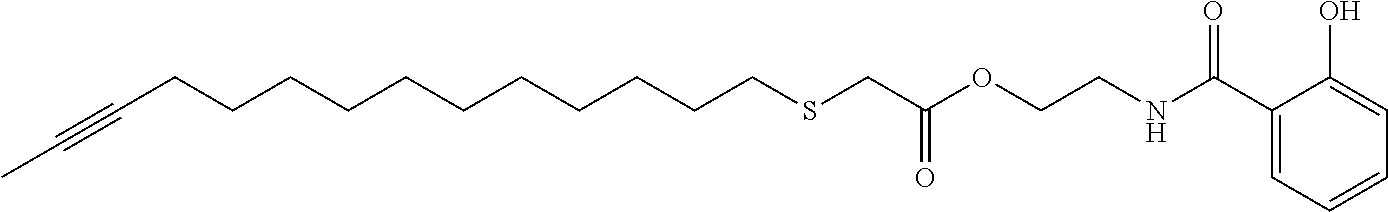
C(CCCCCCCCCCCSCC(OCCNC(C1=CC=CC=C1O)=O)=O)#CC
